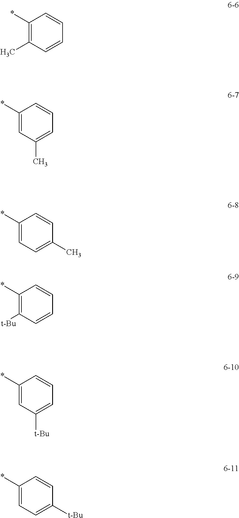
C1(*)=C(C)C=CC=C1.C1(*)=CC(C)=CC=C1.C1(*)=CC=C(C)C=C1.C1(*)=C([t-Bu])C=CC=C1.C1(*)=CC([t-Bu])=CC=C1.C1(*)=CC=C([t-Bu])C=C1
